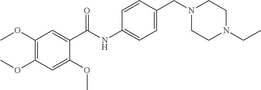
C1(OC)=C(OC)C=C(OC)C(C(NC2=CC=C(CN3CCN(CC)CC3)C=C2)=O)=C1
